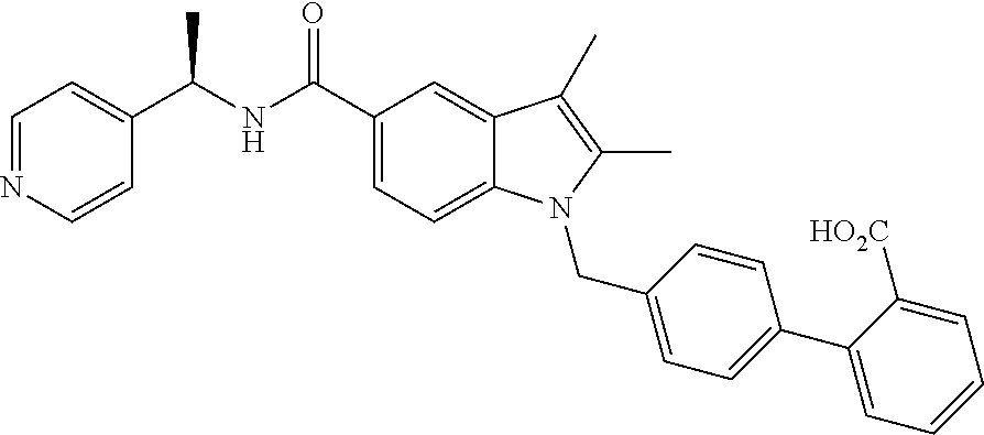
C1=NC=CC(C(NC(C2=CC=C3C(=C2)C(C)=C(C)N3CC2=CC=C(C3=CC=CC=C3[HO2C])C=C2)=O)C)=C1
